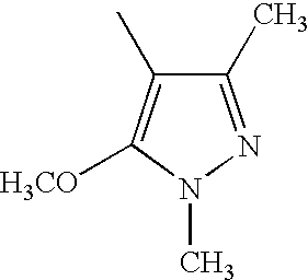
C1(C)=NN(C)C([H3CO])=C1C
